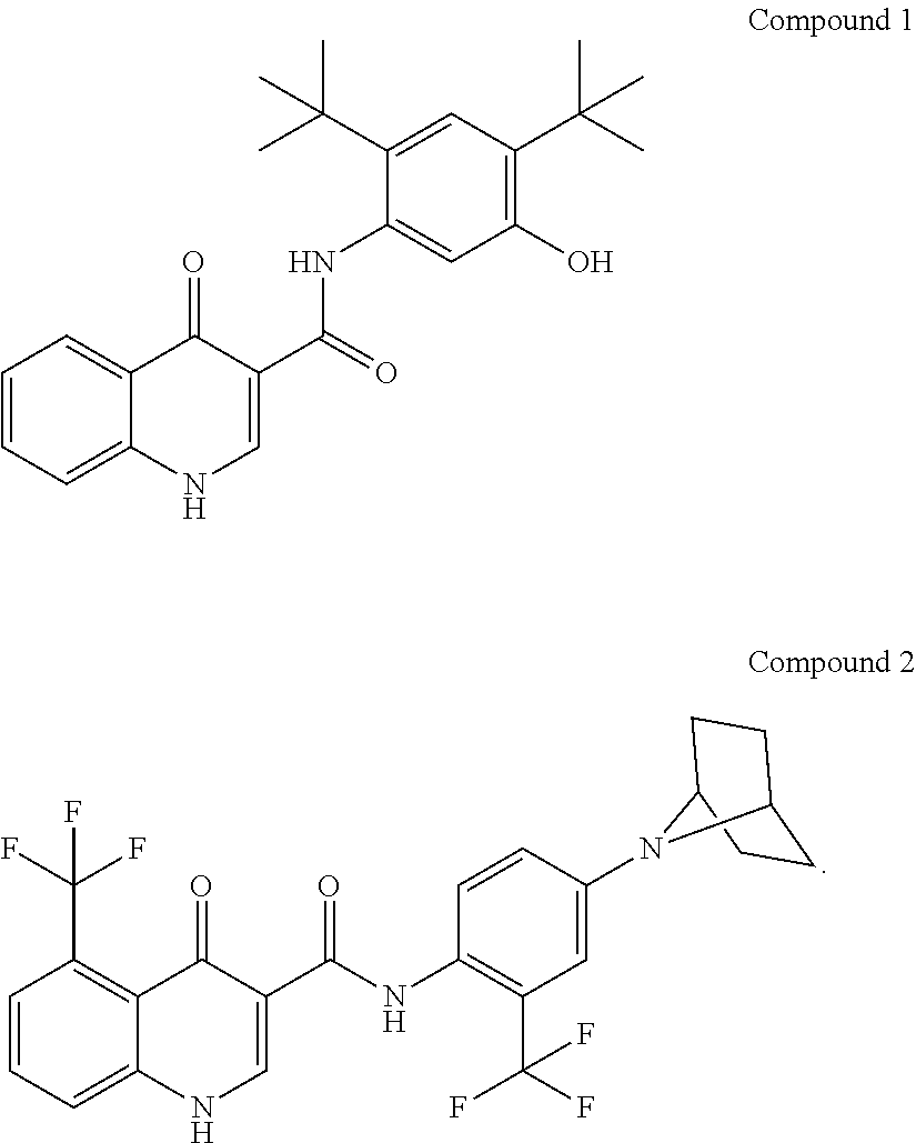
C1=CC=C2C(=C1C(F)(F)F)C(=O)C(C(=O)NC1=C(C(F)(F)F)C=C(N3C4CCC3CC4)C=C1)=CN2.C1=CC=C2C(=C1)C(=O)C(C(=O)NC1=CC(O)=C(C(C)(C)C)C=C1C(C)(C)C)=CN2
